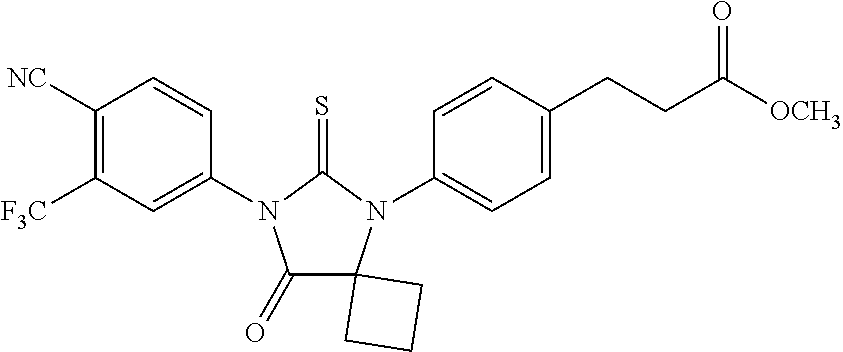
C1(=O)C2(N(C3=CC=C(CCC([OCH3])=O)C=C3)C(=S)N1C1=CC([F3C])=C([NC])C=C1)CCC2
